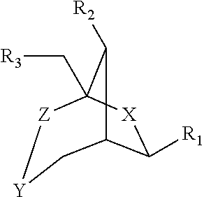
C12C([R1])[X]C(C[R3])(C1[R2])[Z][Y]C2
